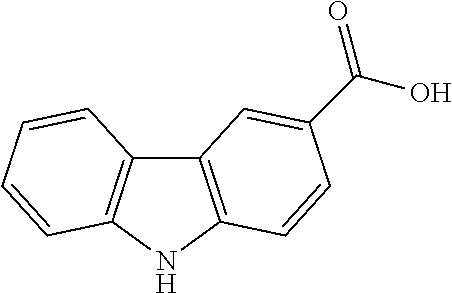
C12=C(NC3=C1C=CC=C3)C=CC(C(O)=O)=C2
